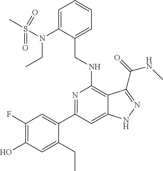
C1(N(S(C)(=O)=O)CC)=CC=CC=C1CNC1=C2C(=CC(C3=CC(F)=C(O)C=C3CC)=N1)NN=C2C(=O)NC
